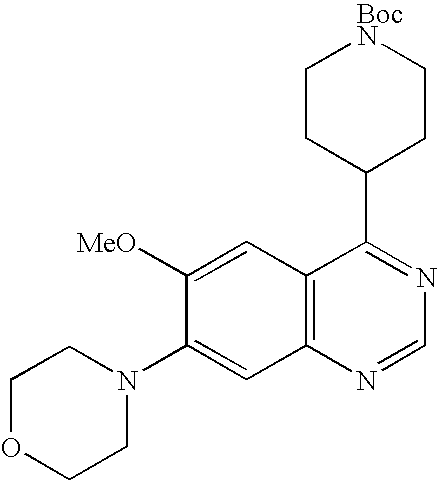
C12=C(C=C([MeO])C(N3CCOCC3)=C1)C(C1CC[BocN]CC1)=NC=N2
